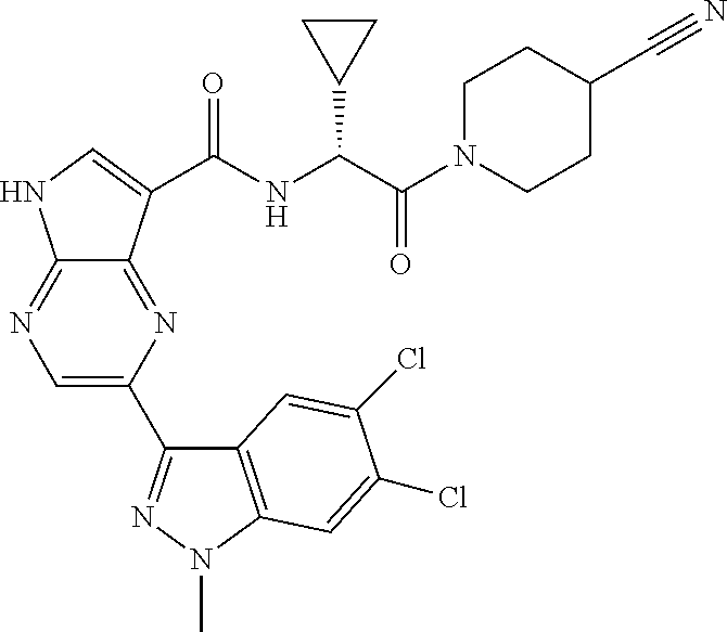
C1=C(C2=NN(C)C3=C2C=C(Cl)C(Cl)=C3)N=C2C(=N1)NC=C2C(NC(C(N1CCC(C#N)CC1)=O)C1CC1)=O
